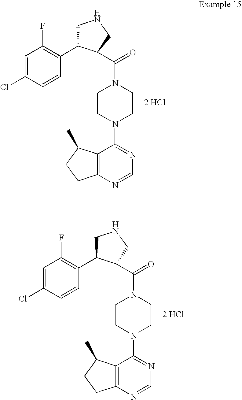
C1=C(Cl)C=CC(C2CNCC2C(=O)N2CCN(C3=NC=NC4=C3C(C)CC4)CC2)=C1F.[2 HCl].C1=C(Cl)C=CC(C2CNCC2C(=O)N2CCN(C3=NC=NC4=C3C(C)CC4)CC2)=C1F.[2 HCl]
